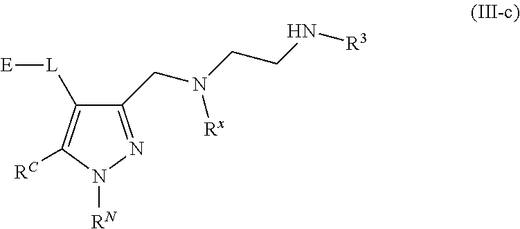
C1(CN(CCN[R3])[Rx])=NN([RN])C([RC])=C1[L][E]
